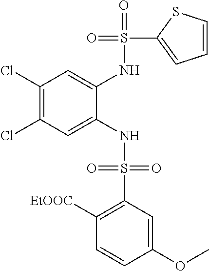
C1(Cl)=C(Cl)C=C(NS(=O)(=O)C2=C([EtOOC])C=CC(OC)=C2)C(NS(=O)(C2=CC=CS2)=O)=C1
